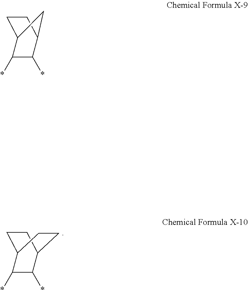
C1C2C(*)C(*)C(C1)CC2.C1C2C(*)C(*)C(C1)C2
